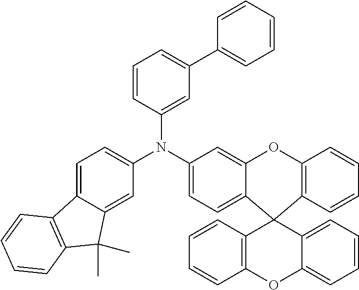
C1=CC2=C(C=C1)C1(C3=CC=C(N(C4=CC(C5=CC=CC=C5)=CC=C4)C4=CC=C5C(=C4)C(C)(C)C4=C5C=CC=C4)C=C3O2)C2=CC=CC=C2OC2=C1C=CC=C2
